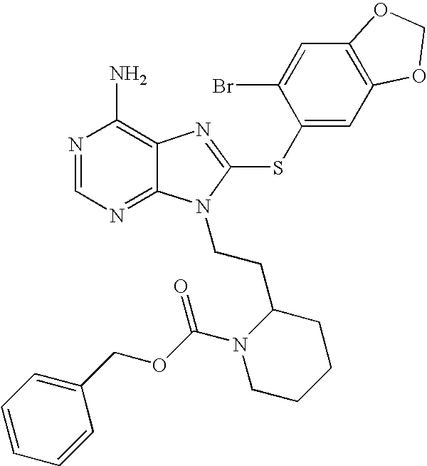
N1=CN=C2C(=C1N)N=C(SC1=CC3=C(C=C1Br)OCO3)N2CCC1N(C(OCC2=CC=CC=C2)=O)CCCC1
